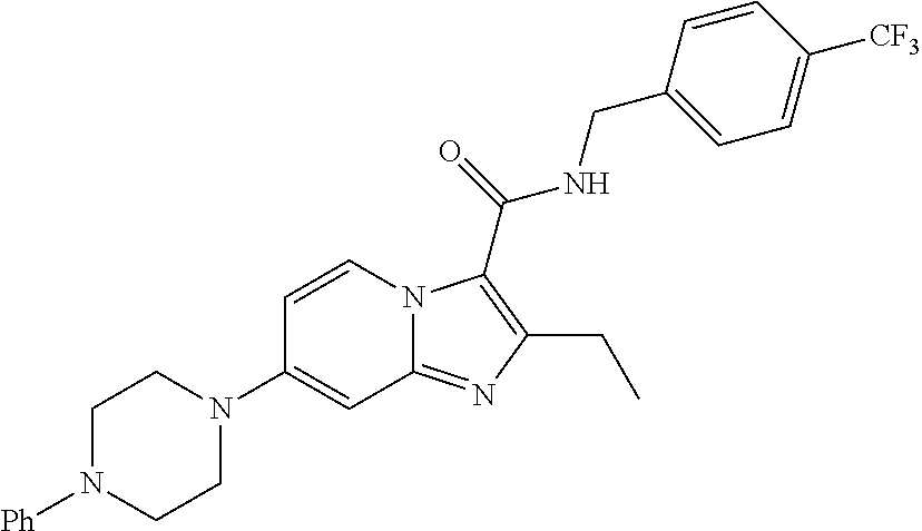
C1=CN2C(=NC(CC)=C2C(=O)NCC2=CC=C([CF3])C=C2)C=C1N1CCN([Ph])CC1
